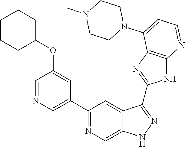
C1(C2=NC=C3C(=C2)C(C2=NC4=C(N2)N=CC=C4N2CCN(C)CC2)=NN3)=CN=CC(OC2CCCCC2)=C1
